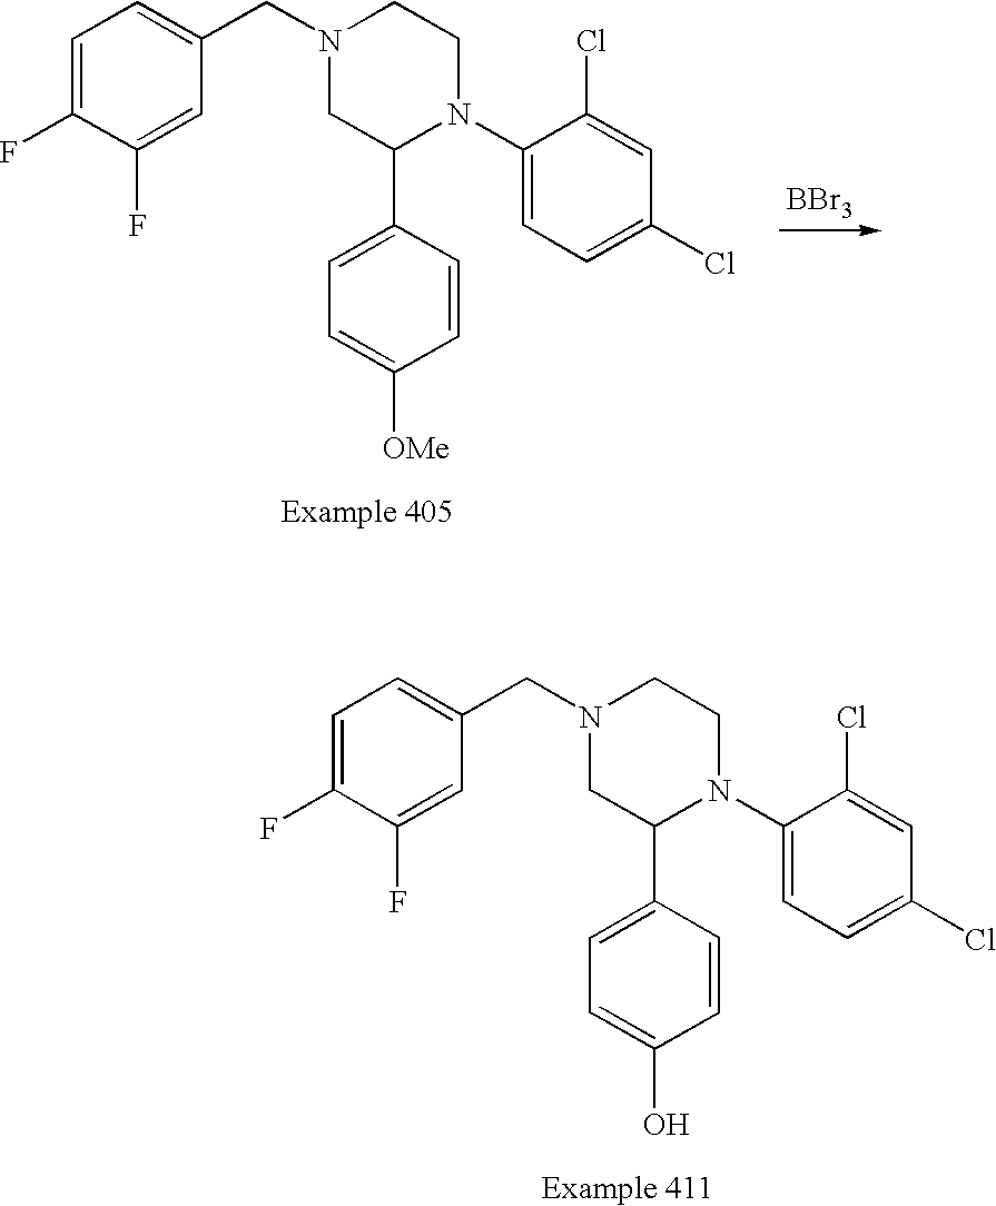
C1=C(F)C(F)=CC(CN2CC(C3=CC=C([OMe])C=C3)N(C3=CC=C(Cl)C=C3Cl)CC2)=C1.[BBr3].C1=C(F)C(F)=CC(CN2CC(C3=CC=C(O)C=C3)N(C3=CC=C(Cl)C=C3Cl)CC2)=C1
